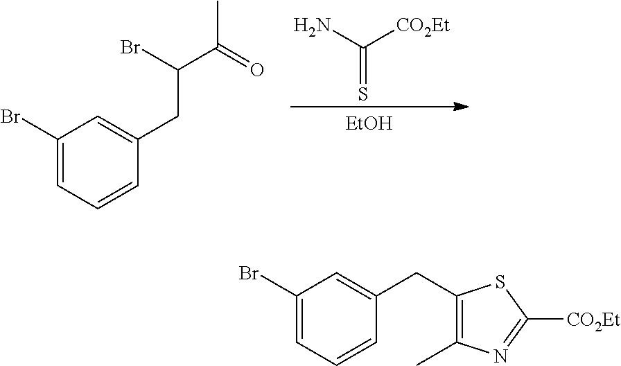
C(=S)([CO2Et])N.[EtOH].C1(Br)=CC=CC(CC(C(=O)C)Br)=C1.C1(Br)=CC=CC(CC2=C(C)N=C([CO2Et])S2)=C1
